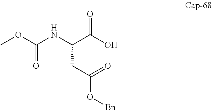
COC(NC(C(=O)O)CC(O[Bn])=O)=O
